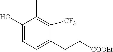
C1(O)=CC=C(CC[COOEt])C([CF3])=C1C
